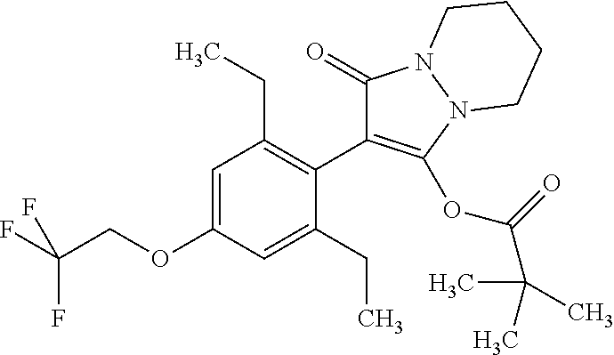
C1=C(OCC(F)(F)F)C=C(CC)C(C2=C(OC(C(C)(C)C)=O)N3N(C2=O)CCCC3)=C1CC
